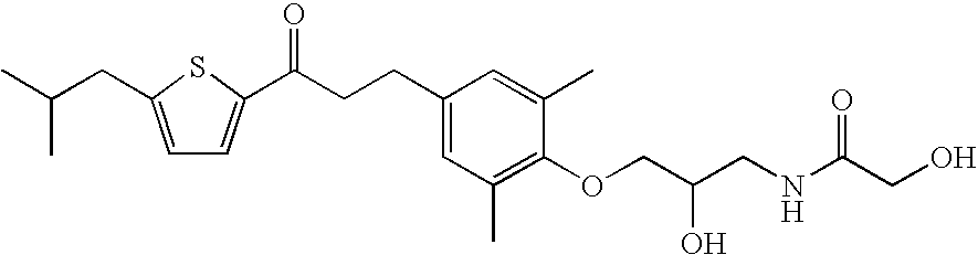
C1=C(CC(C)C)SC(C(CCC2=CC(C)=C(OCC(CNC(CO)=O)O)C(C)=C2)=O)=C1
